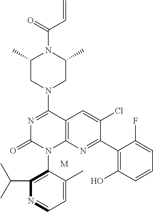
C12=C(N=C(C3=C(O)C=CC=C3F)C(Cl)=C1)N(C1=C(C(C)C)N=CC=C1C)C(=O)N=C2N1CC(C)N(C(C=C)=O)C(C)C1.[M]
